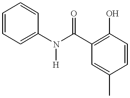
C1=CC=C(N(C(C2=C(O)C=CC(C)=C2)=O)[H])C=C1
